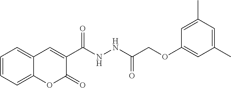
C1=CC=C2C(=C1)C=C(C(NNC(COC1=CC(C)=CC(C)=C1)=O)=O)C(=O)O2
